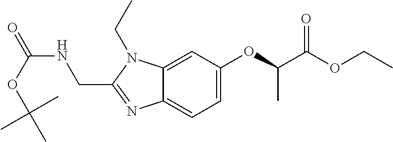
C12=CC(OC(C)C(OCC)=O)=CC=C1N=C(CNC(=O)OC(C)(C)C)N2CC
